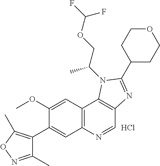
C1(OC)=CC2=C(C=C1C1=C(C)ON=C1C)N=CC1=C2N(C(C)COC(F)F)C(C2CCOCC2)=N1.Cl
